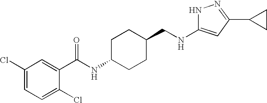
C1(Cl)=CC=C(Cl)C(C(NC2CCC(CNC3=CC(C4CC4)=NN3)CC2)=O)=C1
